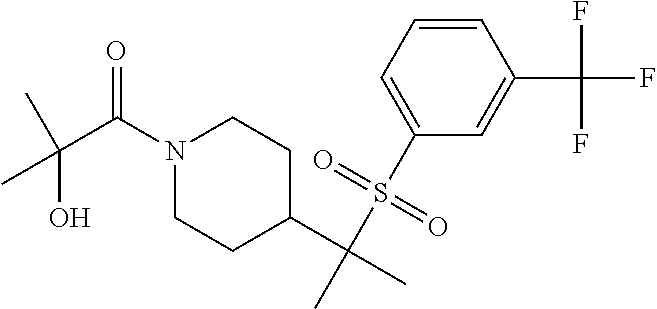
N1(C(C(C)(O)C)=O)CCC(C(C)(S(C2=CC=CC(C(F)(F)F)=C2)(=O)=O)C)CC1
